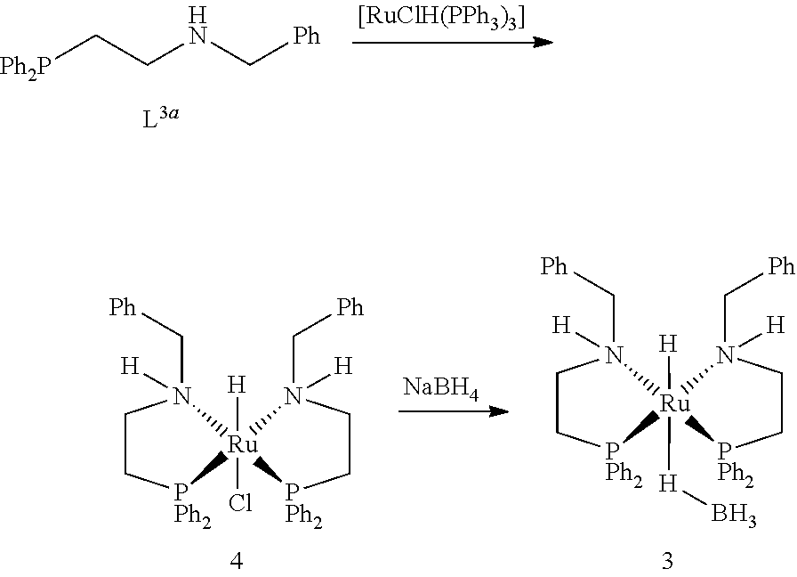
[Ph2P]CCNC[Ph].[NaBH4].C1C[PPh2][Ru]2(Cl)([H])(N1(C[Ph])[H])N(C[Ph])([H])CC[PPh2]2.C1C[PPh2][Ru]2([H]B)([H])(N1(C[Ph])[H])N(C[Ph])([H])CC[PPh2]2
